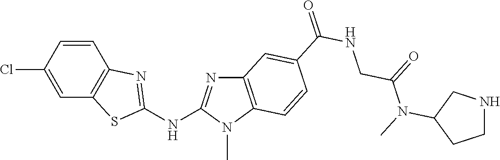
ClC1=CC2=C(C=C1)N=C(NC1=NC3=C(N1C)C=CC(C(NCC(N(C)C1CNCC1)=O)=O)=C3)S2
